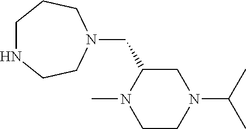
N1CCCN(CC2N(C)CCN(C(C)C)C2)CC1
